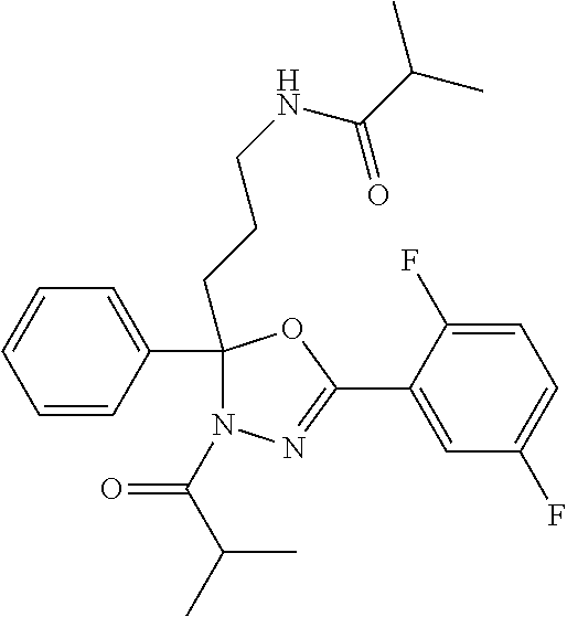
C1=C(F)C(C2=NN(C(=O)C(C)C)C(CCCNC(=O)C(C)C)(C3=CC=CC=C3)O2)=CC(F)=C1
